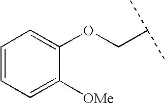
C(C(C)C)OC1=CC=CC=C1[OMe]
